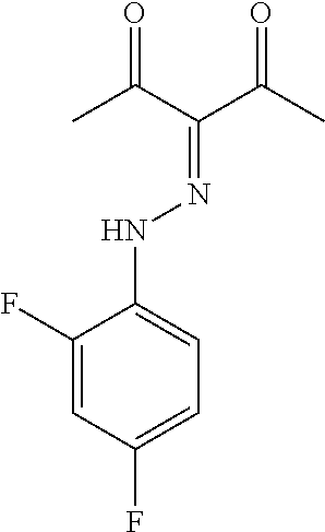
C1(F)=CC(F)=CC=C1NN=C(C(C)=O)C(C)=O
